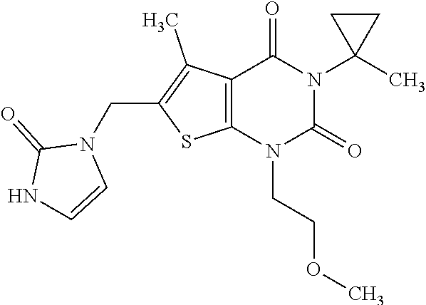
C12=C(N(CCOC)C(=O)N(C3(C)CC3)C1=O)SC(CN1C(=O)NC=C1)=C2C
